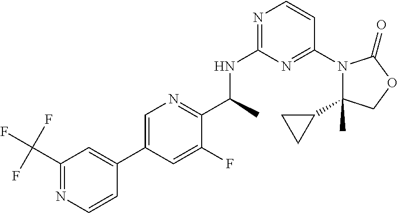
C1(C2CC2)(C)N(C2=NC(NC(C3=NC=C(C4=CC(C(F)(F)F)=NC=C4)C=C3F)C)=NC=C2)C(=O)OC1
